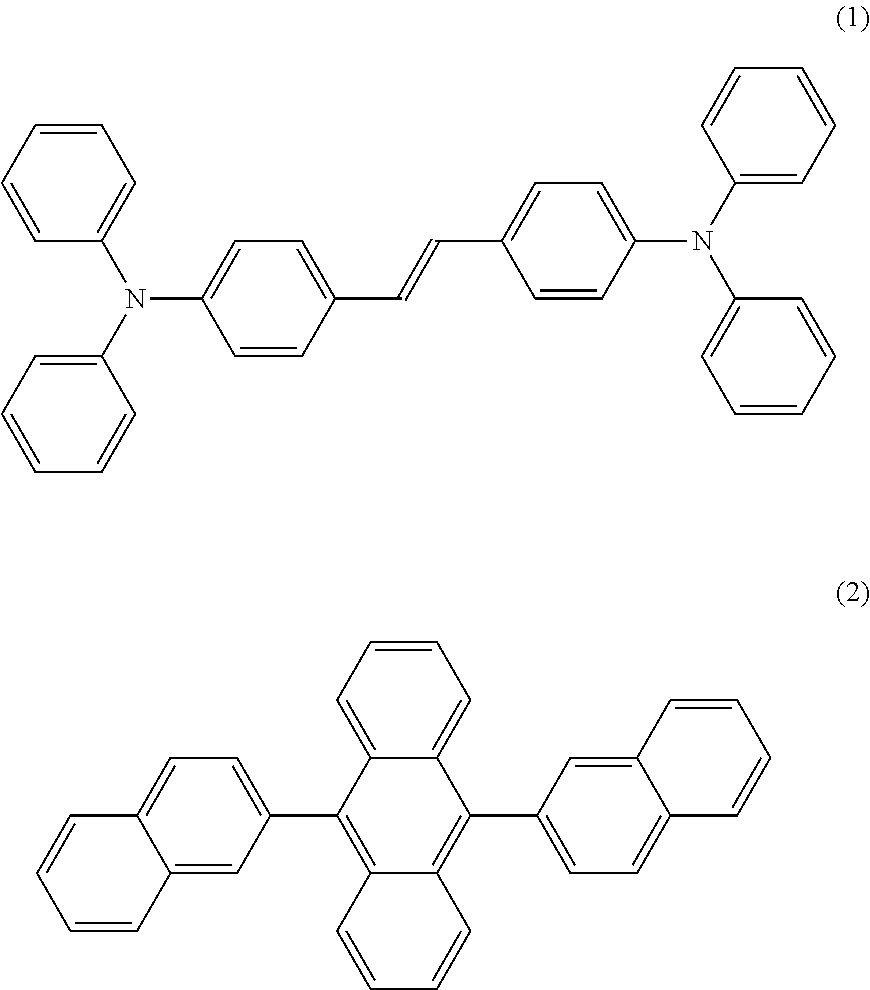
C1=CC=CC=C1N(C1=CC=CC=C1)C1=CC=C(C=CC2=CC=C(N(C3=CC=CC=C3)C3=CC=CC=C3)C=C2)C=C1.C12=CC(C3=C4C(=C(C5=CC=C6C(=C5)C=CC=C6)C5=CC=CC=C35)C=CC=C4)=CC=C1C=CC=C2
